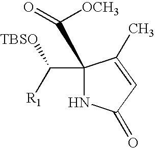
C1(C([R1])[TBSO])(C(=O)[OCH3])NC(=O)C=C1C
